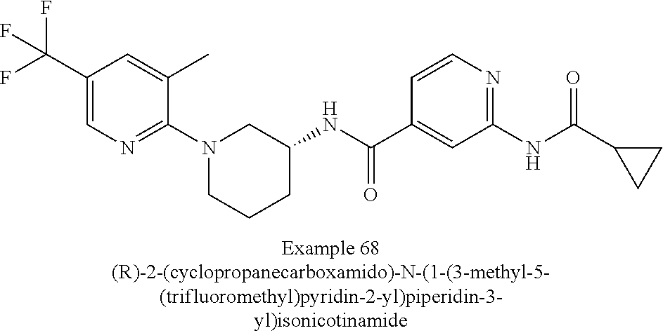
C1(C(F)(F)F)=CN=C(N2CCCC(NC(C3=CC(NC(C4CC4)=O)=NC=C3)=O)C2)C(C)=C1
